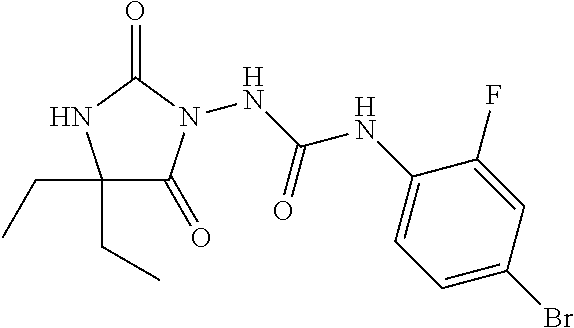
N(C(NC1=CC=C(Br)C=C1F)=O)N1C(=O)C(CC)(CC)NC1=O
